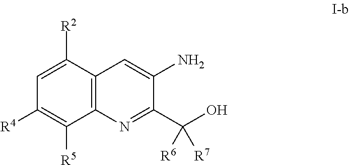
NC1=CC2=C(N=C1C(O)([R6])[R7])C([R5])=C([R4])C=C2[R2]
